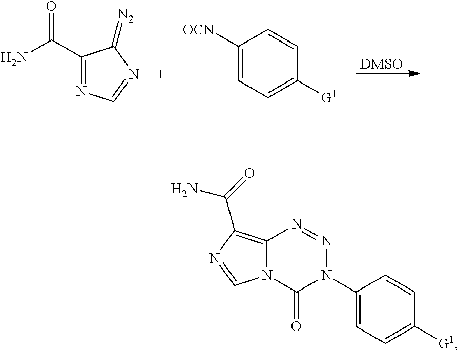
[DMSO].C1(C(N)=O)=NC=NC1=[N2].C1([OCN])=CC=C([G1])C=C1.N12C(=C(C(=O)N)N=C1)N=NN(C1=CC=C([G1])C=C1)C2=O
